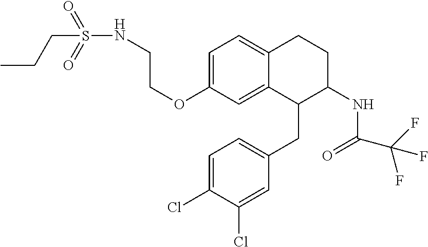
C1=C(OCCNS(=O)(=O)CCC)C=C2C(=C1)CCC(NC(=O)C(F)(F)F)C2CC1=CC=C(Cl)C(Cl)=C1
